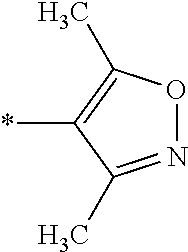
*C1=C(C)ON=C1C
